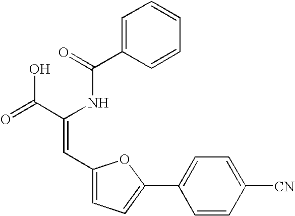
C1=C(C(=O)NC(C(=O)O)=CC2=CC=C(C3=CC=C([CN])C=C3)O2)C=CC=C1
